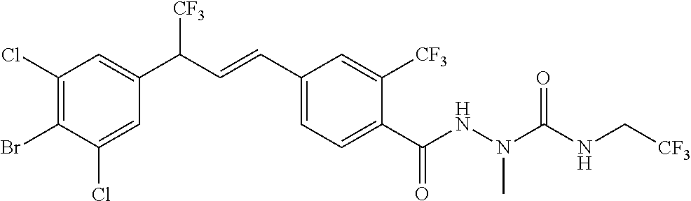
C1(Cl)=C(Br)C(Cl)=CC(C(C=CC2=CC=C(C(NN(C(NC[CF3])=O)C)=O)C([CF3])=C2)[CF3])=C1
